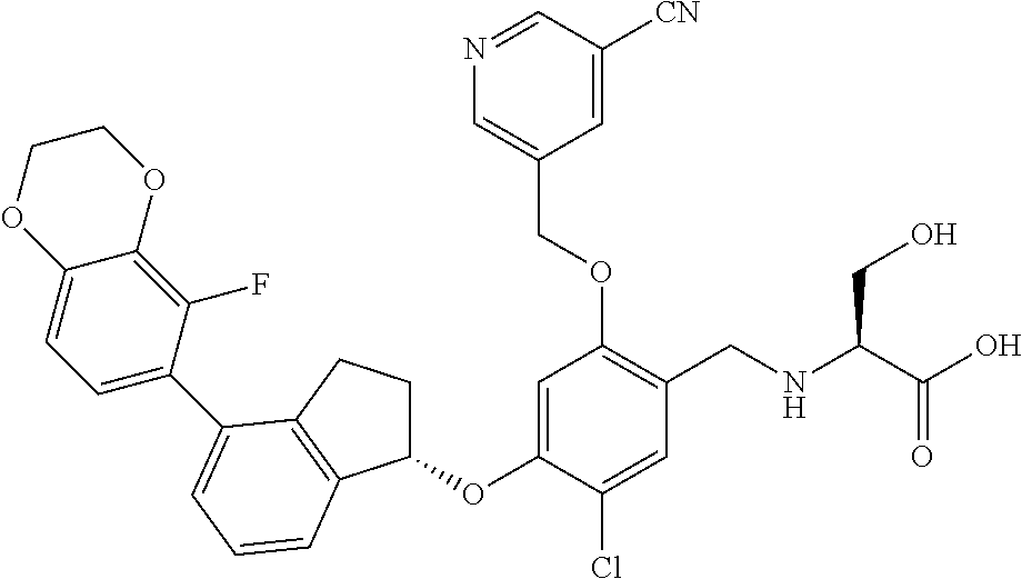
C1(OC2=CC(OCC3=CN=CC([CN])=C3)=C(CNC(C(O)=O)CO)C=C2Cl)CCC2=C1C=CC=C2C1=CC=C2C(=C1F)OCCO2
